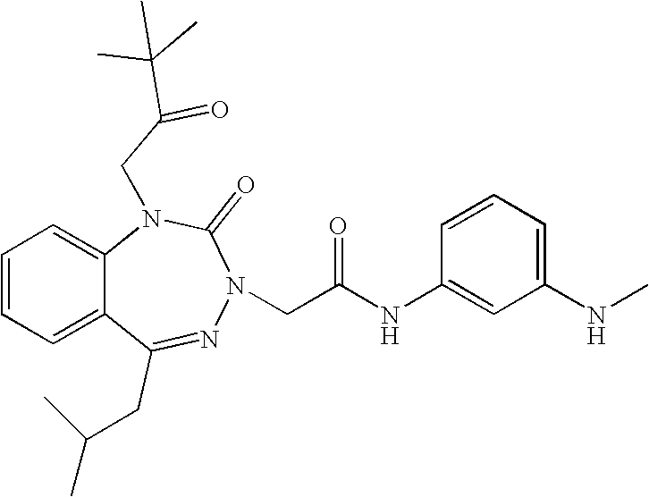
C1=CC=C2C(=C1)N(CC(=O)C(C)(C)C)C(=O)N(CC(NC1=CC(NC)=CC=C1)=O)N=C2CC(C)C
